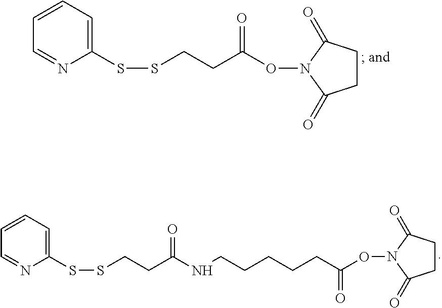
C1=CC=NC(SSCCC(ON2C(=O)CCC2=O)=O)=C1.C1=CC=NC(SSCCC(=O)NCCCCCC(ON2C(=O)CCC2=O)=O)=C1
